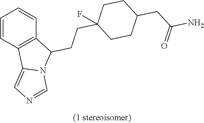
C1=CC2=C(C=C1)C(CCC1(F)CCC(CC(=O)N)CC1)N1C2=CN=C1
